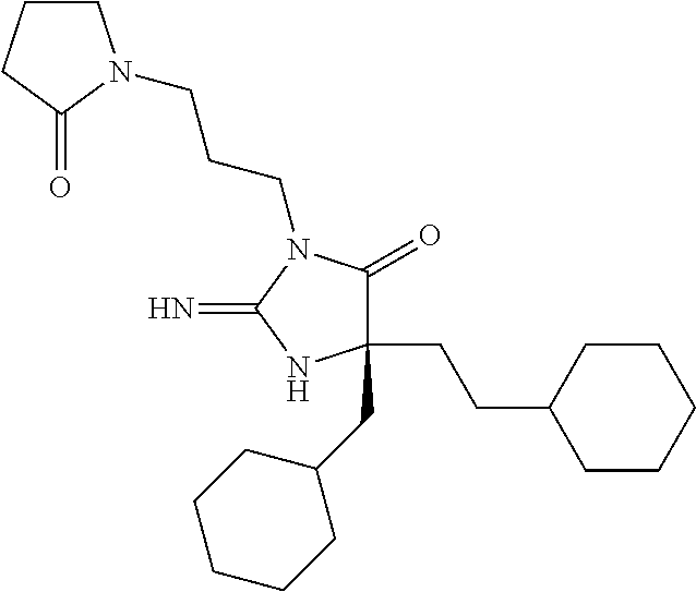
C1(CC2CCCCC2)(CCC2CCCCC2)C(=O)N(CCCN2CCCC2=O)C(=N)N1
